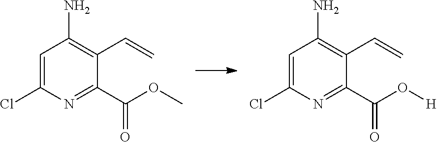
C1=C(Cl)N=C(C(OC)=O)C(C=C)=C1N.C1=C(Cl)N=C(C(O[H])=O)C(C=C)=C1N
